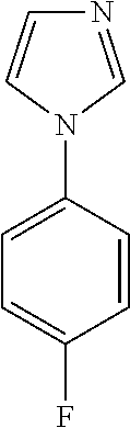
C1=CC(N2C=NC=C2)=CC=C1F
